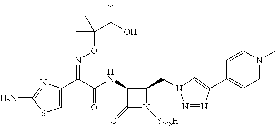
C1(=O)N([SO3H])C(CN2N=NC(C3=CC=N(C)C=C3)=C2)C1NC(C(C1=CSC(N)=N1)=NOC(C)(C(=O)O)C)=O
